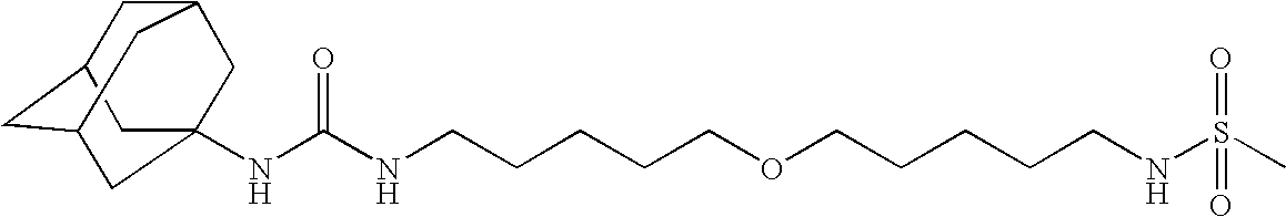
N(C(NCCCCCOCCCCCNS(C)(=O)=O)=O)C12CC3CC(CC(C1)C3)C2
